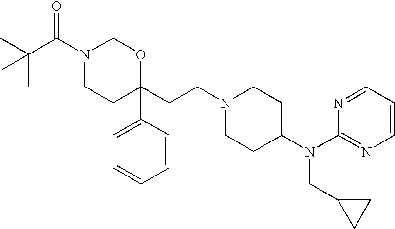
N1(C(C(C)(C)C)=O)CCC(CCN2CCC(N(C3=NC=CC=N3)CC3CC3)CC2)(C2=CC=CC=C2)OC1
